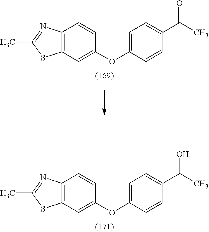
C12=C(N=C(C)S1)C=CC(OC1=CC=C(C(C)=O)C=C1)=C2.C12=C(N=C(C)S1)C=CC(OC1=CC=C(C(O)C)C=C1)=C2
